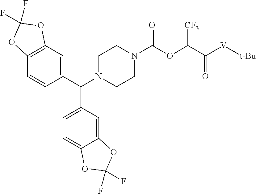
C12=C(C=C(C(N3CCN(C(OC(C([V][t-Bu])=O)[CF3])=O)CC3)C3=CC=C4C(=C3)OC(F)(F)O4)C=C1)OC(F)(F)O2
